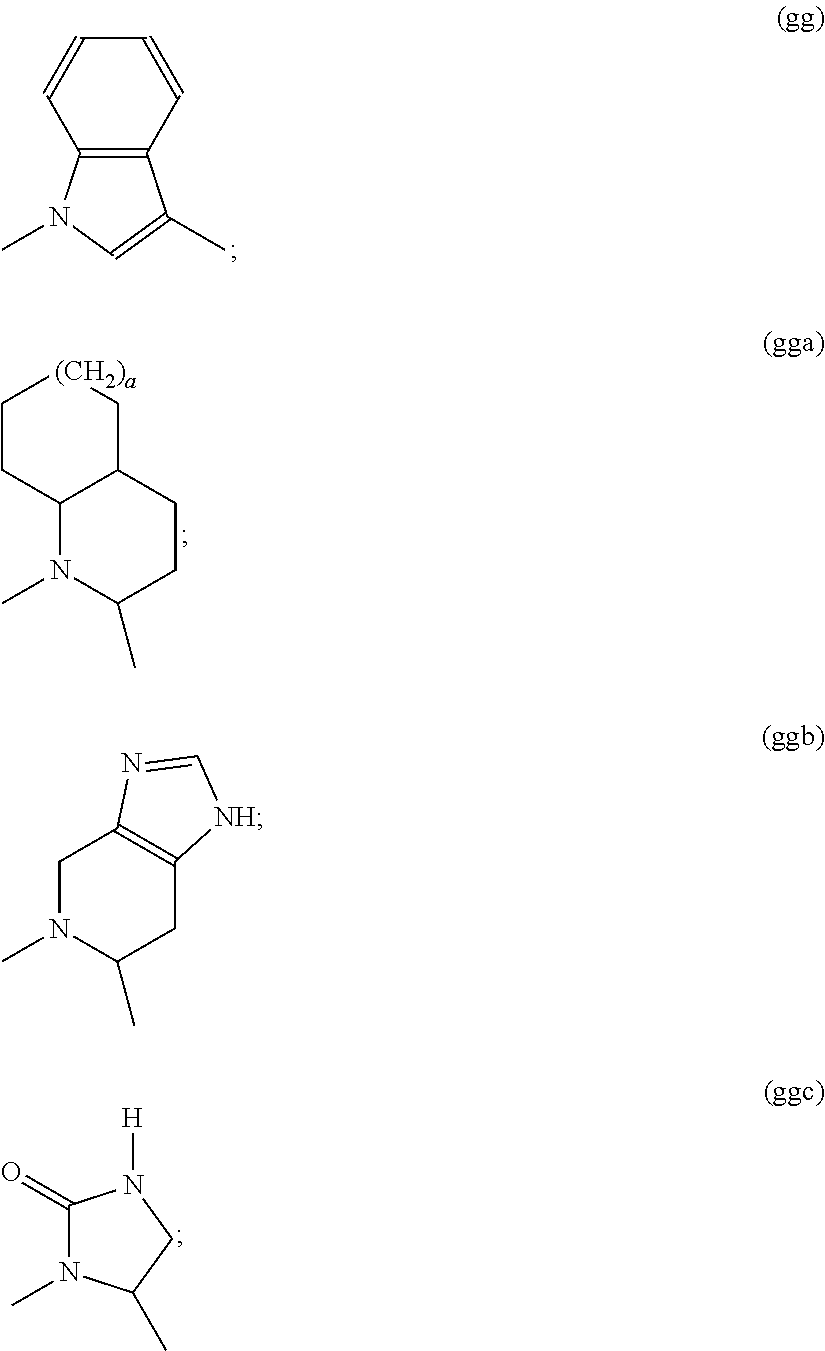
C1=CC2=C(C=C1)C(C)=CN2C.C1CC2C(C[(CH2)a]1)CCC(C)N2C.C1(=O)N(C)C(C)CN1[H].C1N(C)C(C)CC2=C1N=C[NH]2
